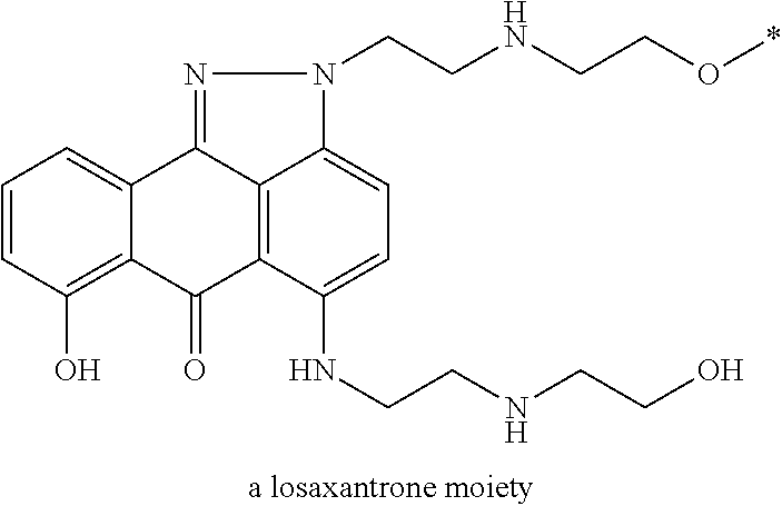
C1=CC(O)=C2C(=C1)C1=NN(CCNCCO*)C3=CC=C(NCCNCCO)C(=C13)C2=O
